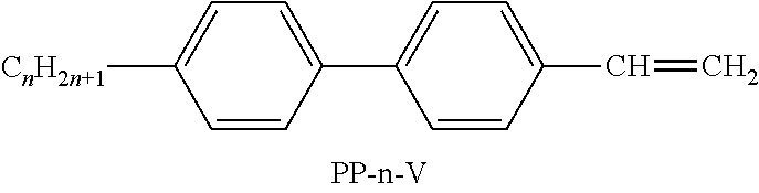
[CnH2n+1]C1=CC=C(C2=CC=C(C=C)C=C2)C=C1
